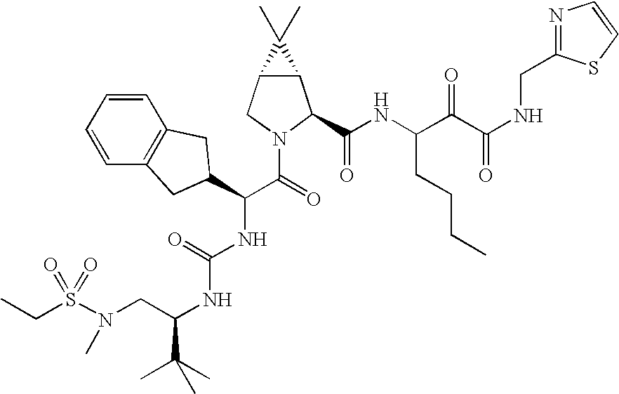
C(C)S(N(CC(NC(NC(C(=O)N1C(C(NC(C(C(NCC2=NC=CS2)=O)=O)CCCC)=O)C2C(C1)C2(C)C)C1CC2=C(C=CC=C2)C1)=O)C(C)(C)C)C)(=O)=O
